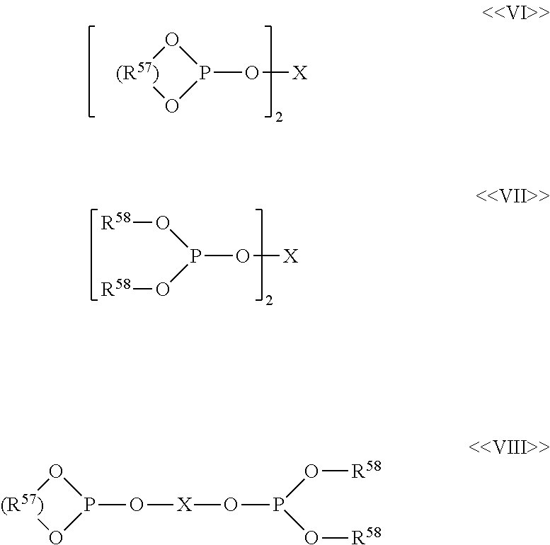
[(R57)]1OP(O[X])O1.O(P(O[R58])O[X])[R58].[(R57)]1OP(O[X]OP(O[R58])O[R58])O1
